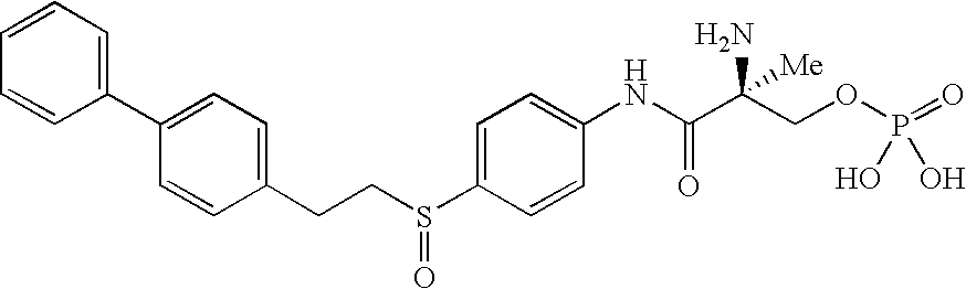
C1=CC=CC(C2=CC=C(CCS(C3=CC=C(NC(=O)C(COP(=O)(O)O)(N)[Me])C=C3)=O)C=C2)=C1
